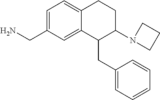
C1=C(CN)C=C2C(=C1)CCC(N1CCC1)C2CC1=CC=CC=C1
